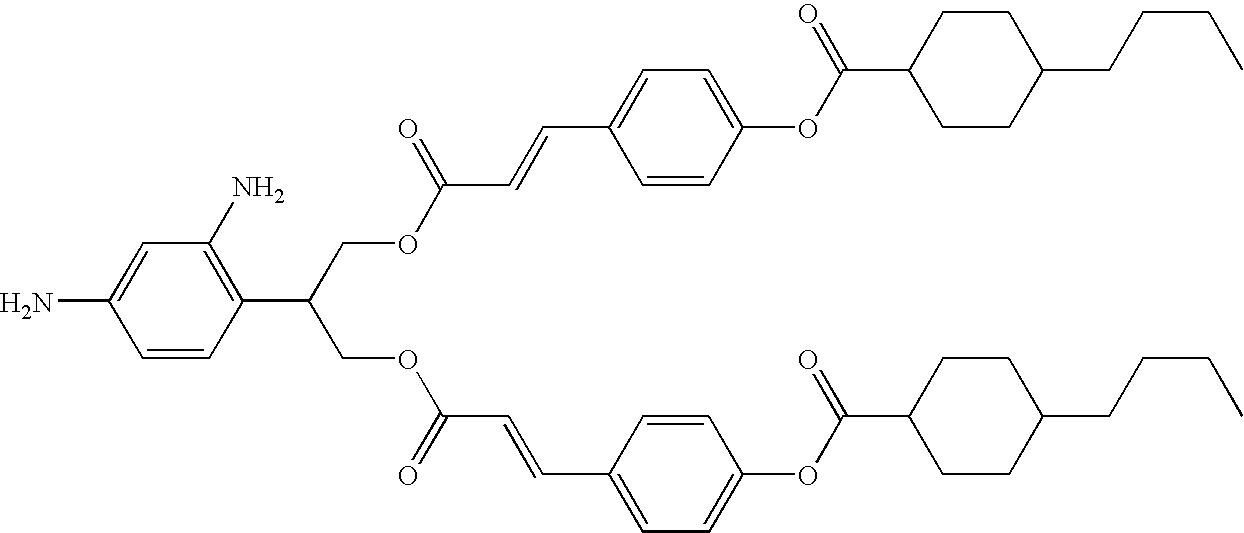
C1=CC(C(COC(=O)C=CC2=CC=C(OC(C3CCC(CCCC)CC3)=O)C=C2)COC(=O)C=CC2=CC=C(OC(=O)C3CCC(CCCC)CC3)C=C2)=C(N)C=C1N
